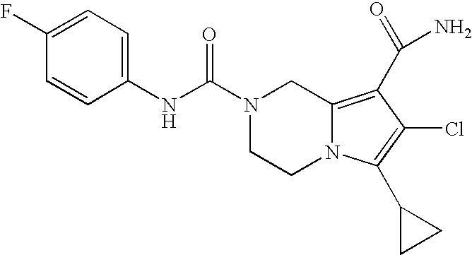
C1(F)=CC=C(NC(=O)N2CCN3C(=C(C(N)=O)C(Cl)=C3C3CC3)C2)C=C1
